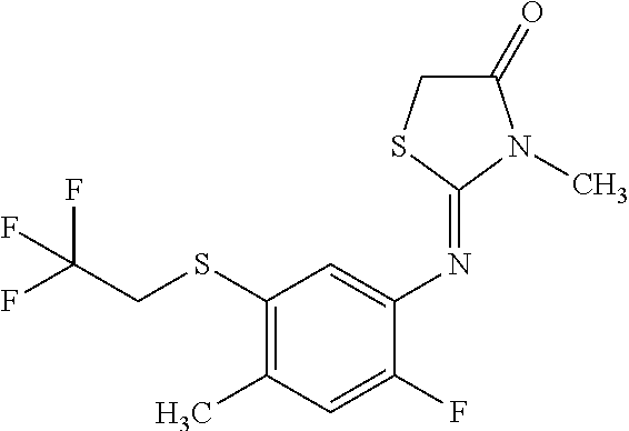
C1(SCC(F)(F)F)=C(C)C=C(F)C(N=C2N(C)C(=O)CS2)=C1
